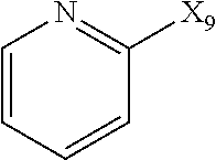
C1=CC=CC([X9])=N1
